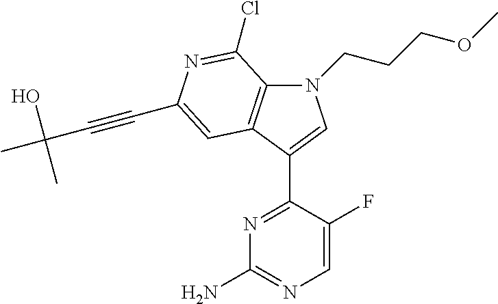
N1(CCCOC)C2=C(C(C3=NC(N)=NC=C3F)=C1)C=C(C#CC(C)(O)C)N=C2Cl
